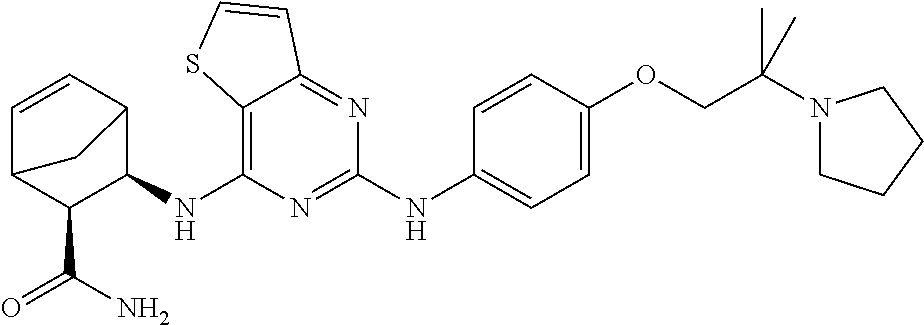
C12=C(NC3C4C=CC(C3C(N)=O)C4)N=C(NC3=CC=C(OCC(N4CCCC4)(C)C)C=C3)N=C1C=CS2
